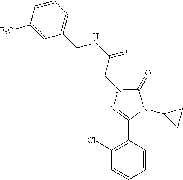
C1(=O)N(CC(NCC2=CC=CC([F3C])=C2)=O)N=C(C2=C(Cl)C=CC=C2)N1C1CC1
